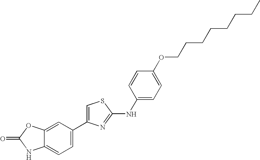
C12=CC(C3=CSC(NC4=CC=C(OCCCCCCCC)C=C4)=N3)=CC=C1NC(=O)O2
